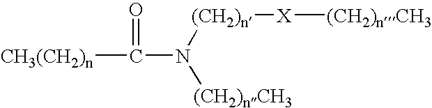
[CH3(CH2)n]C(=O)N([(CH2)n][X][(CH2)nCH3])[(CH2)nCH3]
